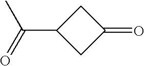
C(C1CC(=O)C1)(=O)C
